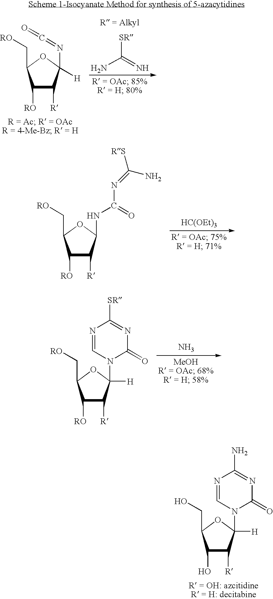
C1([RO])C([R])C([H])(N=C=O)OC1C[RO].NC(=N)[SR].C1([RO])C([R])C(NC(=O)N=C([RS])N)OC1C[RO].[HC(OEt)3].C1([RO])C([R])C([H])(N2C(=O)N=C([SR])N=C2)OC1C[RO].N.C1(O)C([R])C([H])(N2C(=O)N=C(N)N=C2)OC1CO
